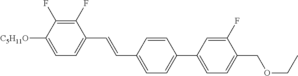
C1(F)=C(F)C([C5H11O])=CC=C1C=CC1=CC=C(C2=CC=C(COCC)C(F)=C2)C=C1
